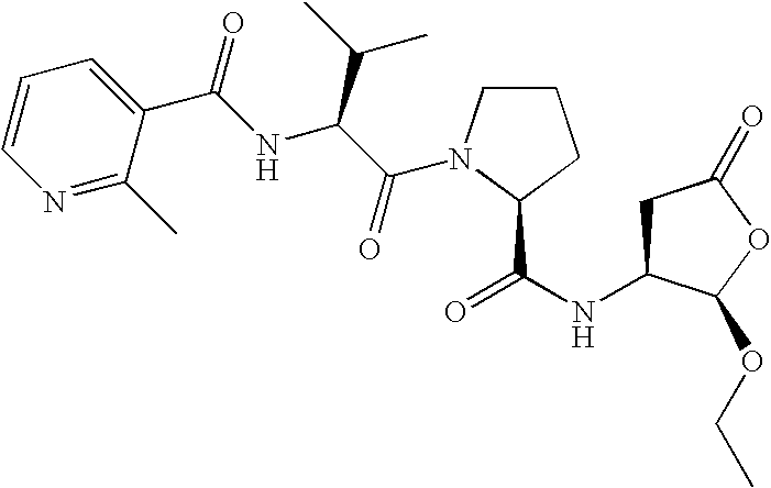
C1C(NC(=O)C2N(C(C(NC(C3=CC=CN=C3C)=O)C(C)C)=O)CCC2)C(OCC)OC1=O
